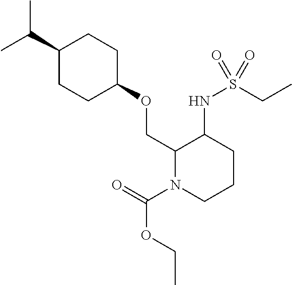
C1(C(C)C)CCC(OCC2N(C(=O)OCC)CCCC2NS(CC)(=O)=O)CC1
